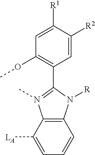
C12=C(N([R])C(C3=C(OC)C=C([R1])C([R2])=C3)=N1C)C=CC=C2[LA]
